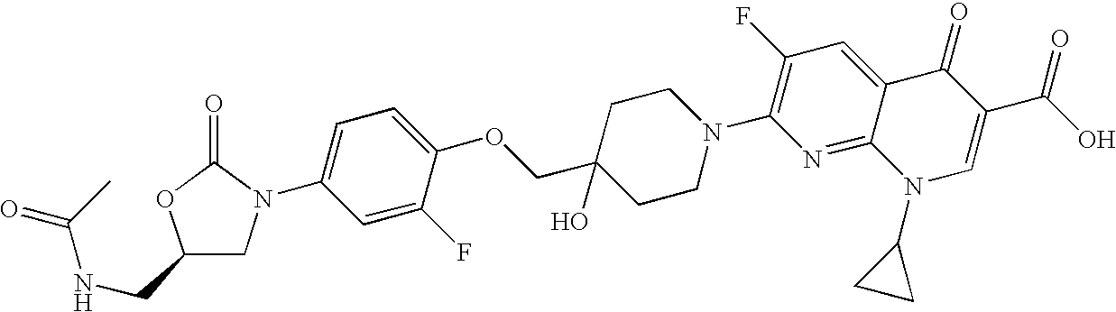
C1(CNC(C)=O)CN(C2=CC=C(OCC3(O)CCN(C4=C(F)C=C5C(=N4)N(C4CC4)C=C(C(O)=O)C5=O)CC3)C(F)=C2)C(=O)O1
